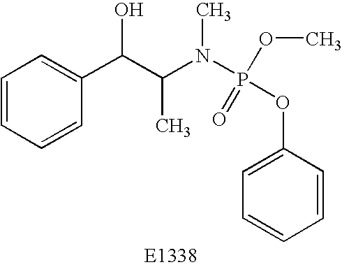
C1=CC=CC(C(C(N(P(OC2=CC=CC=C2)(=O)OC)C)C)O)=C1
